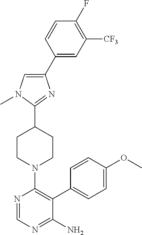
C1(C2=CC([CF3])=C(F)C=C2)=CN(C)C(C2CCN(C3=C(C4=CC=C(OC)C=C4)C(N)=NC=N3)CC2)=N1
